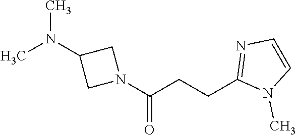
CN(C1CN(C(CCC2=NC=CN2C)=O)C1)C
